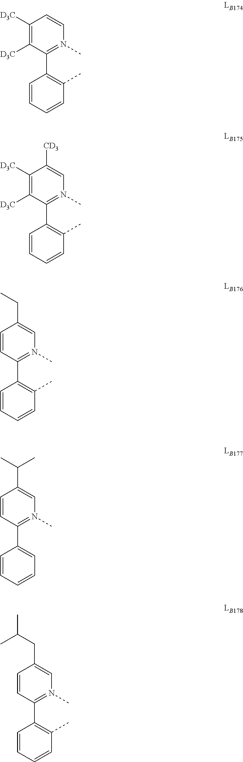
C1([D3C])=C([D3C])C(C2=C(C)C=CC=C2)=N(C)C=C1.C1([D3C])=C([D3C])C(C2=C(C)C=CC=C2)=N(C)C=C1[CD3].C1=CC(C2=C(C)C=CC=C2)=N(C)C=C1CC.C1=CC(C2=CC=CC=C2)=N(C)C=C1C(C)C.C1=CC(C2=C(C)C=CC=C2)=N(C)C=C1CC(C)C
